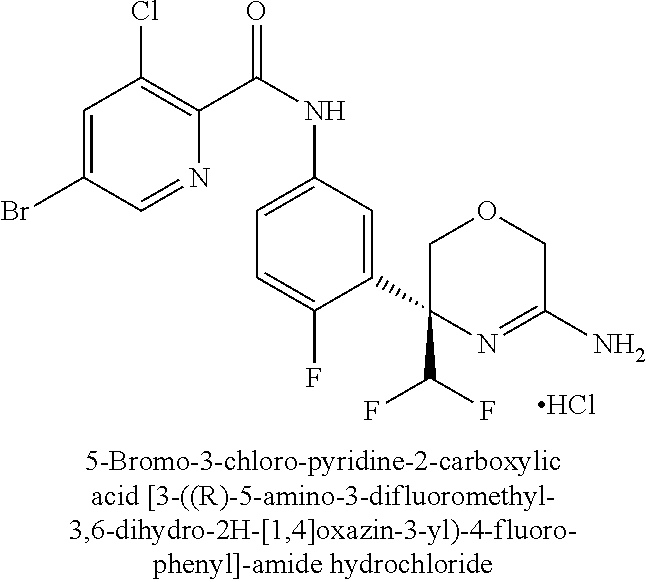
Cl.C1(C(F)F)(C2=CC(NC(=O)C3=C(Cl)C=C(Br)C=N3)=CC=C2F)N=C(N)COC1
